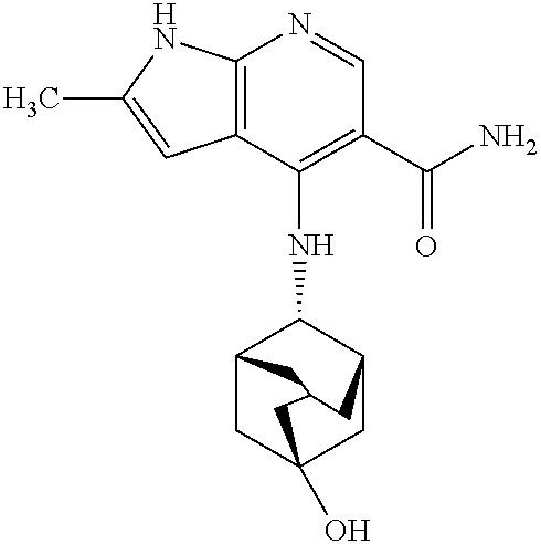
C12=C(C(NC3C4CC5(O)CC3CC(C4)C5)=C(C(N)=O)C=N1)C=C(C)N2
